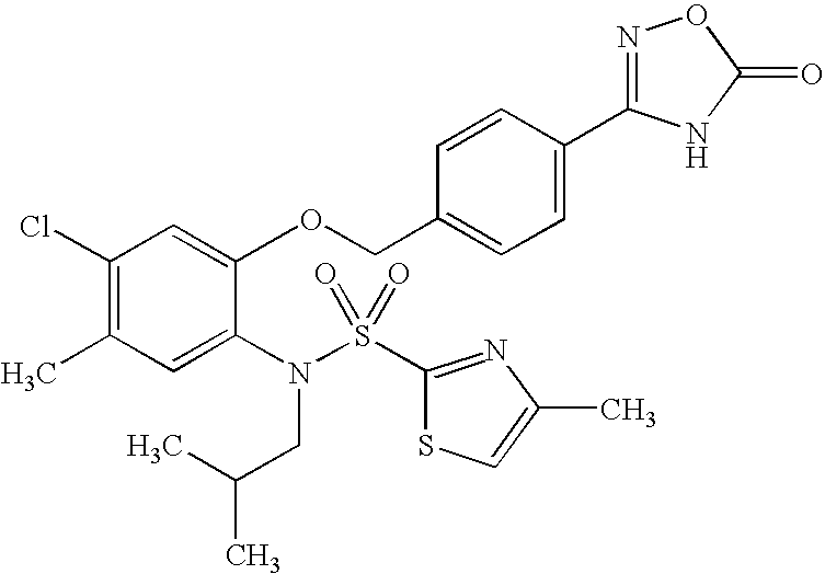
C1(Cl)=C(C)C=C(N(CC(C)C)S(=O)(=O)C2=NC(C)=CS2)C(OCC2=CC=C(C3=NOC(=O)N3)C=C2)=C1
